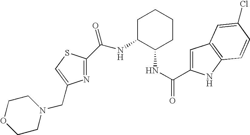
N(C1C(NC(=O)C2=CC3=C(N2)C=CC(Cl)=C3)CCCC1)C(C1=NC(CN2CCOCC2)=CS1)=O
